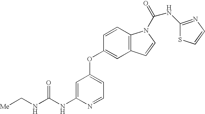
N(C(NC1=CC(OC2=CC3=C(C=C2)N(C(=O)NC2=NC=CS2)C=C3)=CC=N1)=O)C[Me]
